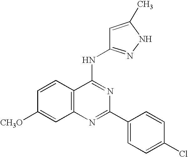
C12=C(N=C(C3=CC=C(Cl)C=C3)N=C1NC1=NNC(C)=C1)C=C([CH3O])C=C2
